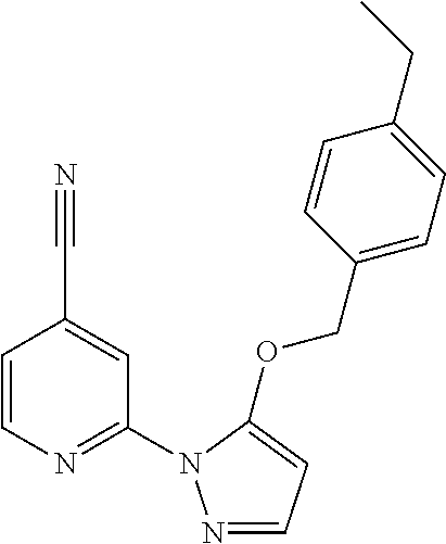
C1=CN=C(N2N=CC=C2OCC2=CC=C(CC)C=C2)C=C1C#N
